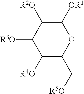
C1([R4O])C(C[R5O])OC([OR1])C([R2O])C1[R3O]
